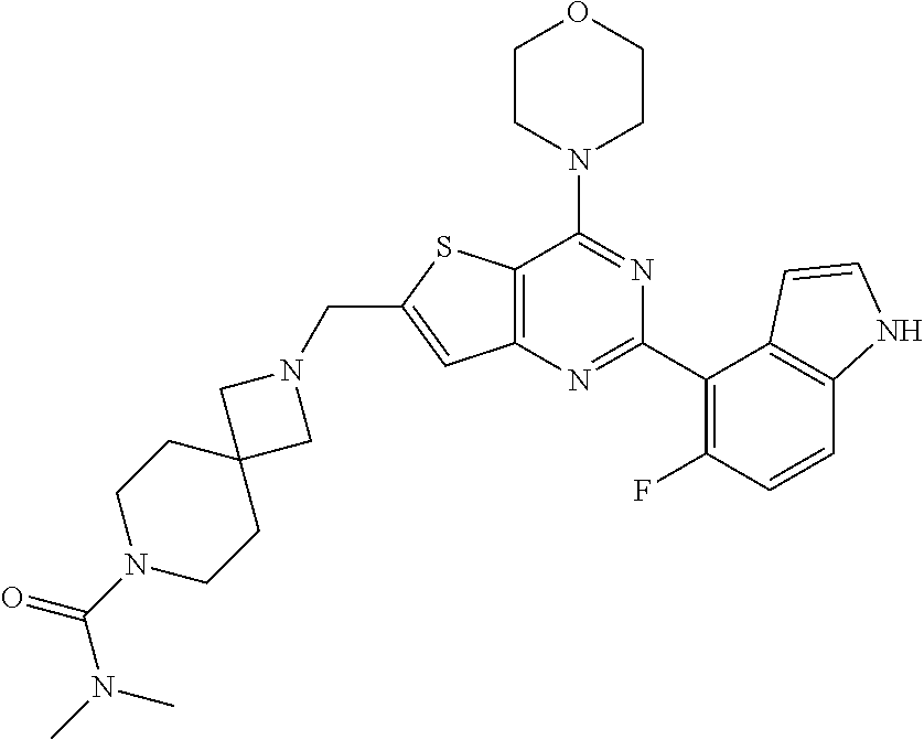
C12=C(N=C(C3=C(F)C=CC4=C3C=CN4)N=C1N1CCOCC1)C=C(CN1CC3(C1)CCN(C(=O)N(C)C)CC3)S2
